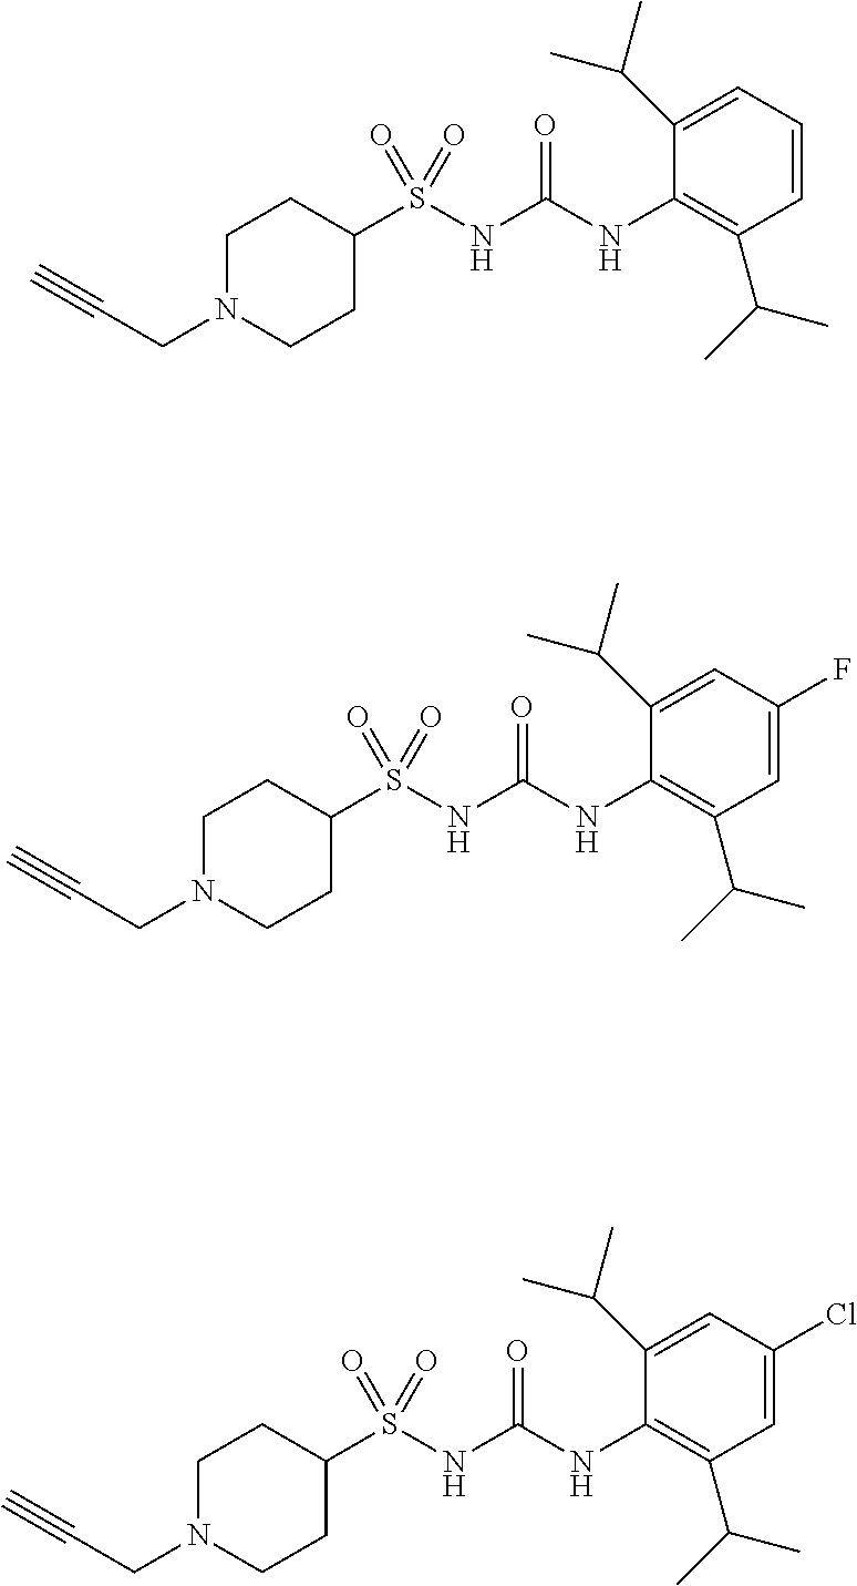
C1(S(NC(NC2=C(C(C)C)C=CC=C2C(C)C)=O)(=O)=O)CCN(CC#C)CC1.C1(S(NC(NC2=C(C(C)C)C=C(F)C=C2C(C)C)=O)(=O)=O)CCN(CC#C)CC1.C1(S(NC(NC2=C(C(C)C)C=C(Cl)C=C2C(C)C)=O)(=O)=O)CCN(CC#C)CC1
